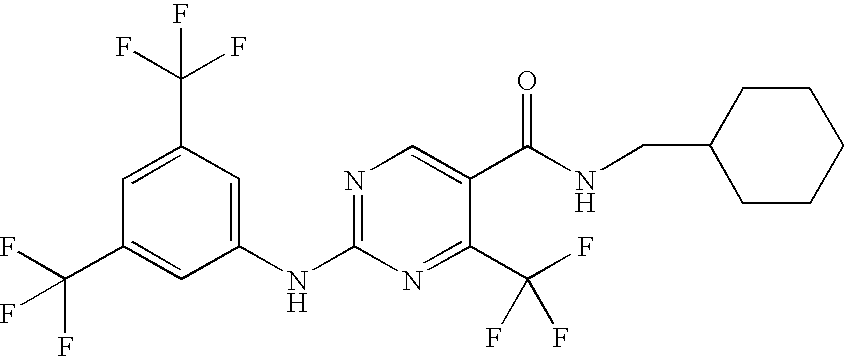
C1(NC2=NC=C(C(NCC3CCCCC3)=O)C(C(F)(F)F)=N2)=CC(C(F)(F)F)=CC(C(F)(F)F)=C1
